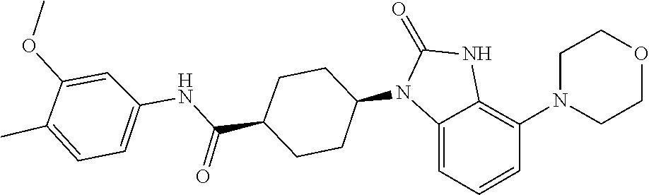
C1(=O)NC2=C(N3CCOCC3)C=CC=C2N1C1CCC(C(NC2=CC=C(C)C(OC)=C2)=O)CC1
